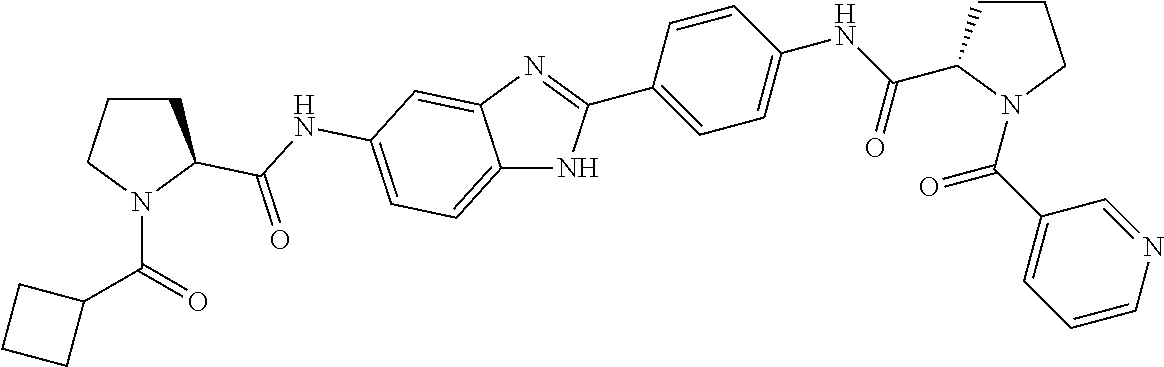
C12=CC=C(NC(=O)C3CCCN3C(C3CCC3)=O)C=C1N=C(C1=CC=C(NC(=O)C3CCCN3C(=O)C3=CC=CN=C3)C=C1)N2
